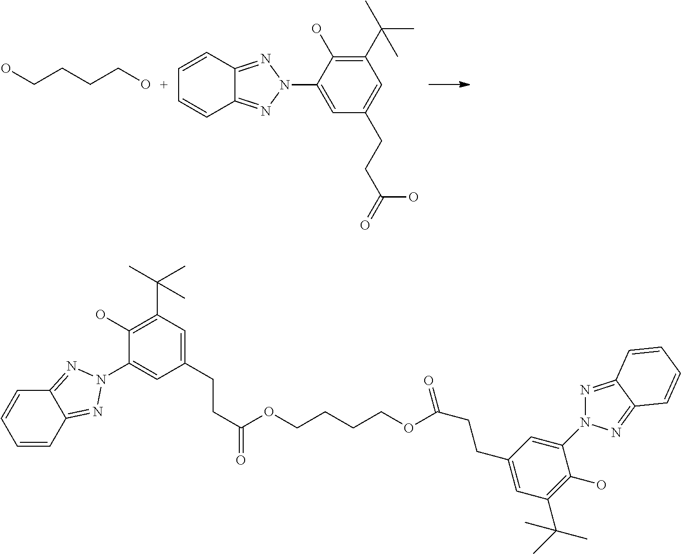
C(CCCO)O.C1=CC2=NN(C3=CC(CCC(=O)O)=CC(C(C)(C)C)=C3O)N=C2C=C1.C12=NN(C3=CC(CCC(OCCCCOC(=O)CCC4=CC(C(C)(C)C)=C(O)C(N5N=C6C(=N5)C=CC=C6)=C4)=O)=CC(C(C)(C)C)=C3O)N=C1C=CC=C2
